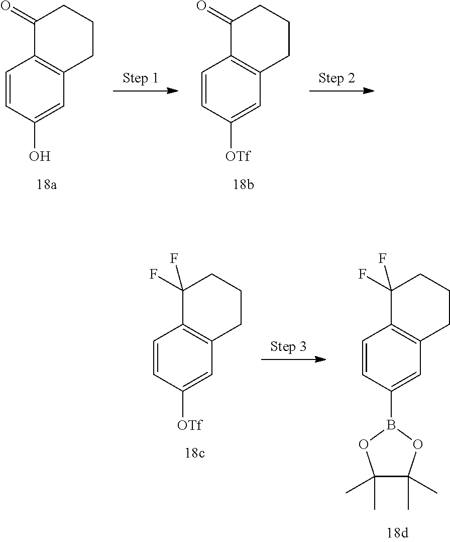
C1=CC(O)=CC2=C1C(=O)CCC2.C1=CC([OTf])=CC2=C1C(=O)CCC2.C1=CC([OTf])=CC2=C1C(F)(F)CCC2.C1=CC(B2OC(C)(C)C(C)(C)O2)=CC2=C1C(F)(F)CCC2
